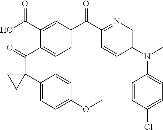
O=C(C1=CC=C(C(C2=NC=C(N(C)C3=CC=C(Cl)C=C3)C=C2)=O)C=C1C(O)=O)C1(C2=CC=C(OC)C=C2)CC1
